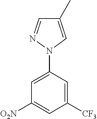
C1([CF3])=CC(N2C=C(C)C=N2)=CC([O2N])=C1
